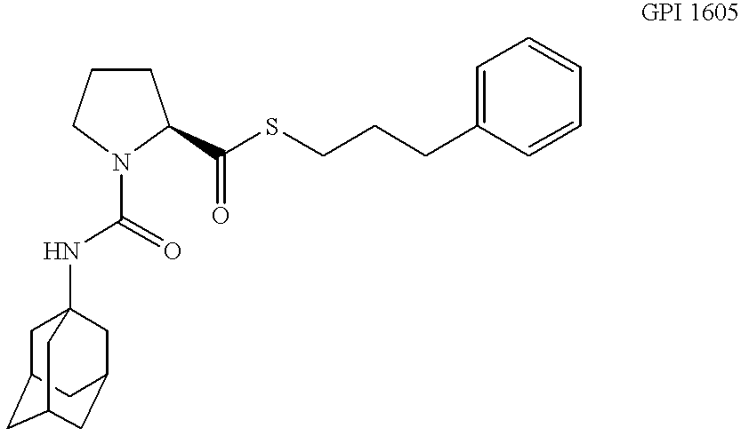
N(C(=O)N1CCCC1C(SCCCC1=CC=CC=C1)=O)C12CC3CC(CC(C1)C3)C2
